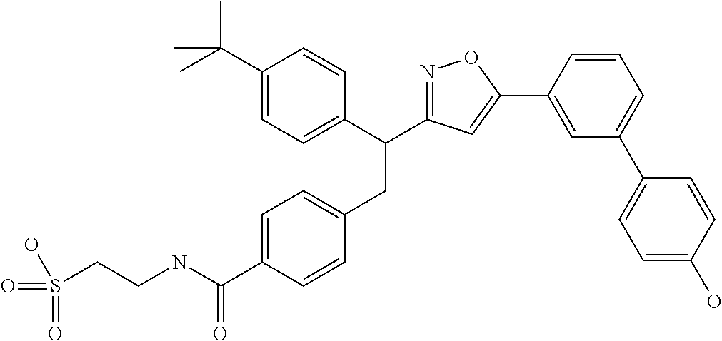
C1=C(C(NCCS(=O)(=O)O)=O)C=CC(CC(C2=CC=C(C(C)(C)C)C=C2)C2=NOC(C3=CC(C4=CC=C(O)C=C4)=CC=C3)=C2)=C1
